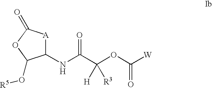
C1(NC(C(OC([W])=O)([H])[R3])=O)[A]C(=O)OC1O[R5]
